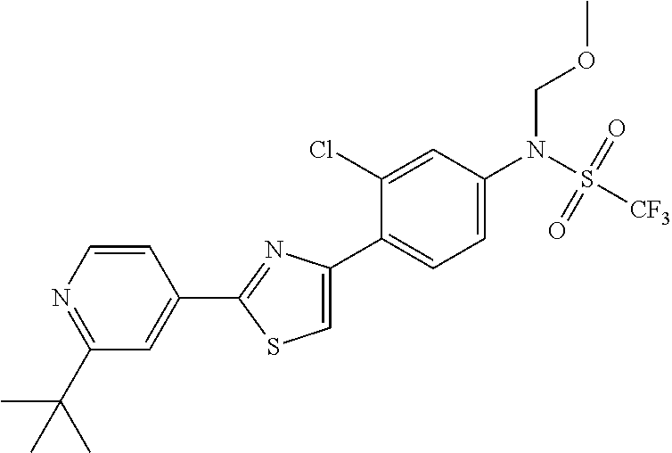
C1(C2=NC(C3=CC=C(N(S([CF3])(=O)=O)COC)C=C3Cl)=CS2)=CC(C(C)(C)C)=NC=C1
